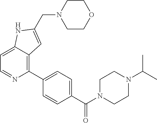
C1=C2C(=C(C3=CC=C(C(N4CCN(C(C)C)CC4)=O)C=C3)N=C1)C=C(CN1CCOCC1)N2
